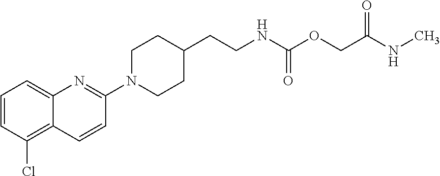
C12=CC=CC(Cl)=C1C=CC(N1CCC(CCNC(OCC(NC)=O)=O)CC1)=N2
